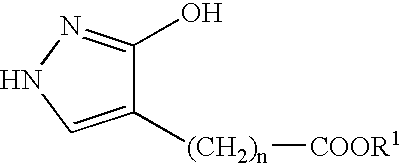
C1([(CH2)n][COOR1])=CNN=C1O
